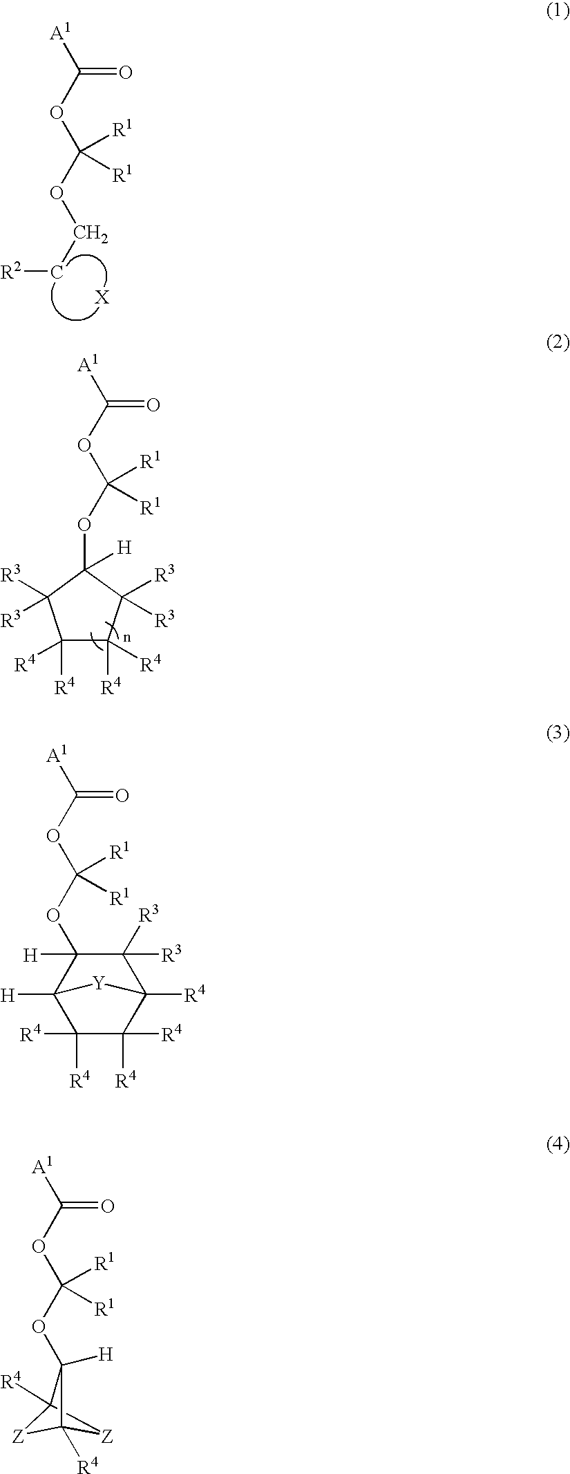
O(C(OC([A1])=O)([R1])[R1])C1([H])C2([H])C([R4])([R4])C([R4])([R4])C([R4])(C1([R3])[R3])[Y]2.O(C(OC([A1])=O)([R1])[R1])C1([H])C2([R4])[Z]C1([R4])[Z]2.[R2]CCOC(OC([A1])=O)([R1])[R1].O(C(OC([A1])=O)([R1])[R1])C1([H])C([R3])([R3])C([R4])([R4])C([R4])([R4])C1([R3])[R3]
